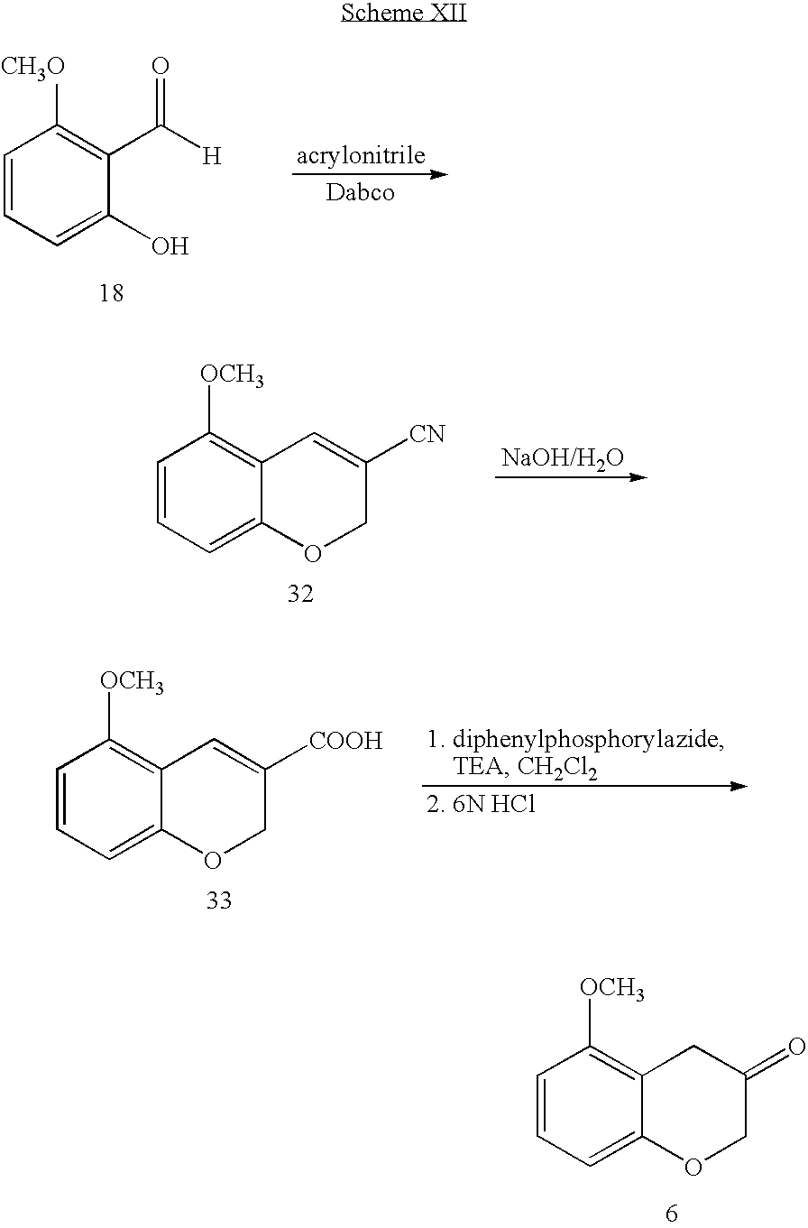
C1=C(O)C(C([H])=O)=C([CH3O])C=C1.C1=C2C(=C([OCH3])C=C1)C=C([CN])CO2.C1=C2C(=C([OCH3])C=C1)C=C([COOH])CO2.C1=C2C(=C([OCH3])C=C1)CC(=O)CO2
